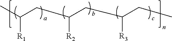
[R1]C(C)CC([R2])CC([R3])CC
